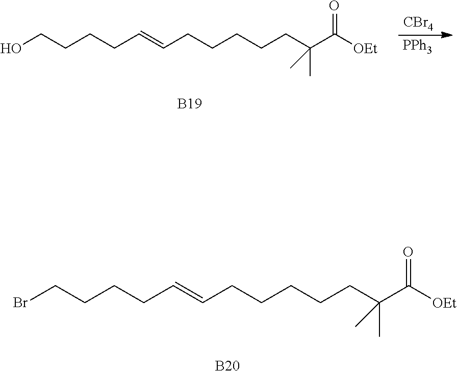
C(C=CCCCCBr)CCCCC(C)(C)C([OEt])=O.[B20].[CBr4].[PPh3].C(C=CCCCCO)CCCCC(C)(C)C([OEt])=O.[B19]
